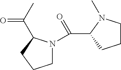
C1N(C(C2CCCN2C)=O)C(C(C)=O)CC1
